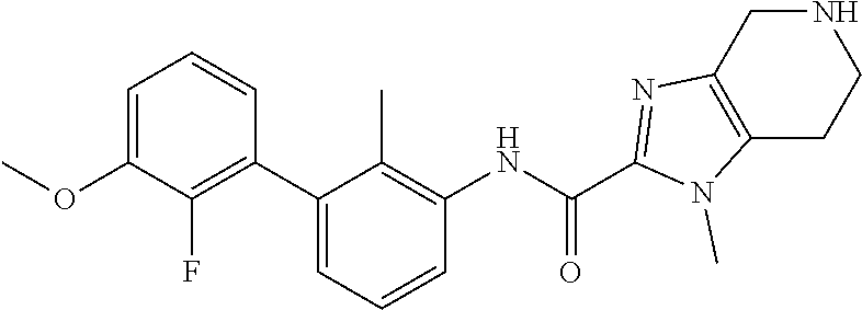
C1(OC)=CC=CC(C2=CC=CC(NC(=O)C3=NC4=C(CCNC4)N3C)=C2C)=C1F
